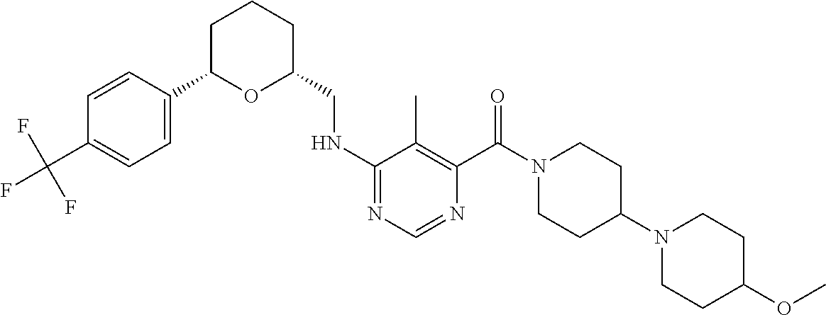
N(C1=NC=NC(C(N2CCC(N3CCC(OC)CC3)CC2)=O)=C1C)CC1CCCC(C2=CC=C(C(F)(F)F)C=C2)O1
